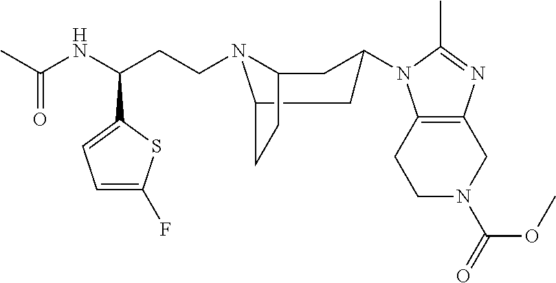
C1N(C(OC)=O)CC2=C(C1)N(C1CC3N(CCC(C4=CC=C(F)S4)NC(C)=O)C(CC3)C1)C(C)=N2
